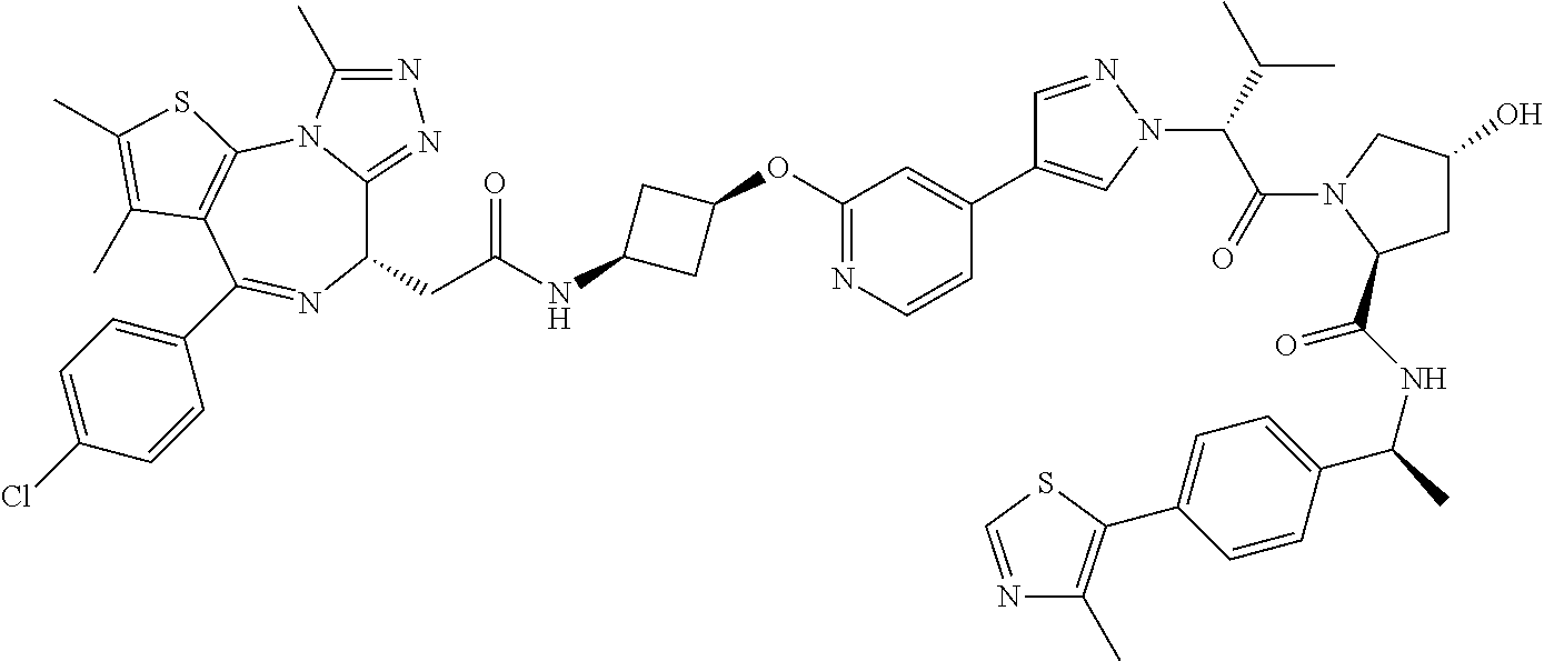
C1(CC(NC2CC(OC3=NC=CC(C4=CN(C(C(N5C(C(NC(C)C6=CC=C(C7=C(C)N=CS7)C=C6)=O)CC(O)C5)=O)C(C)C)N=C4)=C3)C2)=O)C2=NN=C(C)N2C2=C(C(C3=CC=C(Cl)C=C3)=N1)C(C)=C(C)S2
